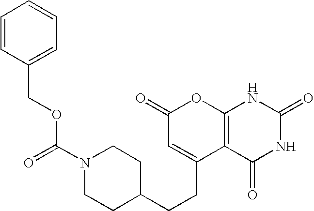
C1(=O)C=C(CCC2CCN(C(OCC3=CC=CC=C3)=O)CC2)C2=C(O1)NC(=O)NC2=O
